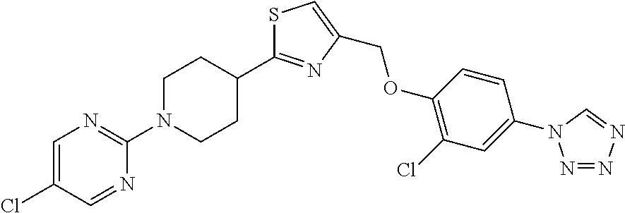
N1=NN=CN1C1=CC(Cl)=C(OCC2=CSC(C3CCN(C4=NC=C(Cl)C=N4)CC3)=N2)C=C1
